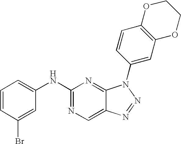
C1=CC(Br)=CC(NC2=NC=C3C(=N2)N(C2=CC4=C(C=C2)OCCO4)N=N3)=C1
